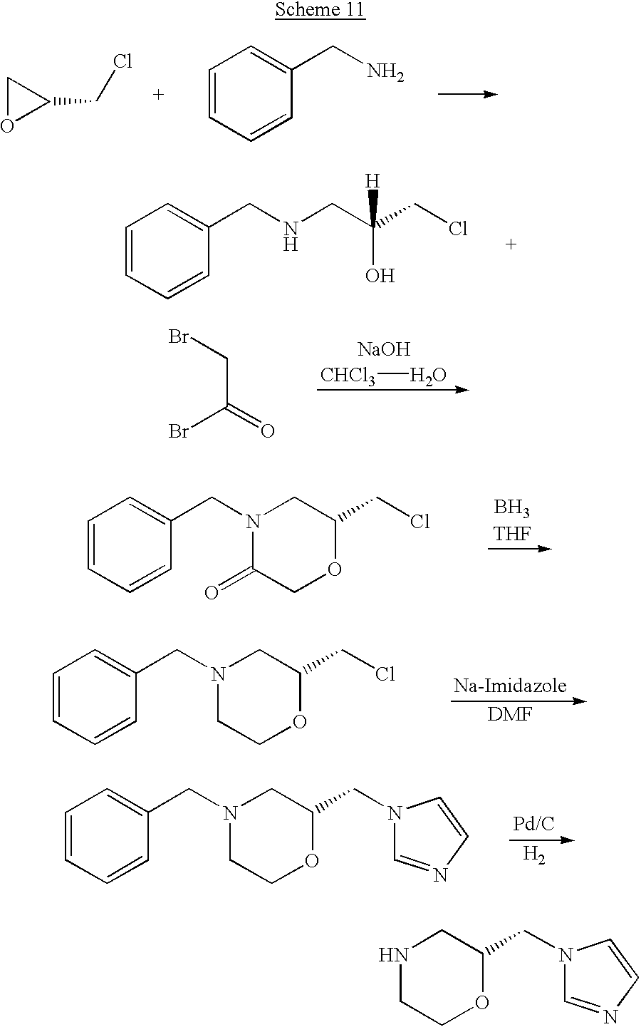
C1OC1CCl.C1=CC=CC(CN)=C1.C1=CC=CC(CNCC(CCl)(O)[H])=C1.C(C(Br)=O)Br.[CHCl3]O.[NaOH].C1=CC=CC(CN2C(=O)COC(CCl)C2)=C1.C1=CC=CC(CN2CCOC(CCl)C2)=C1.[DMF].C1=CC=CC(CN2CCOC(CN3C=NC=C3)C2)=C1.[H2].N1CCOC(CN2C=NC=C2)C1
